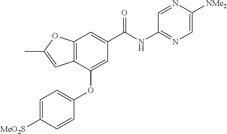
C12=C(C(OC3=CC=C([MeO2S])C=C3)=CC(C(NC3=NC=C([NMe2])N=C3)=O)=C1)C=C(C)O2
